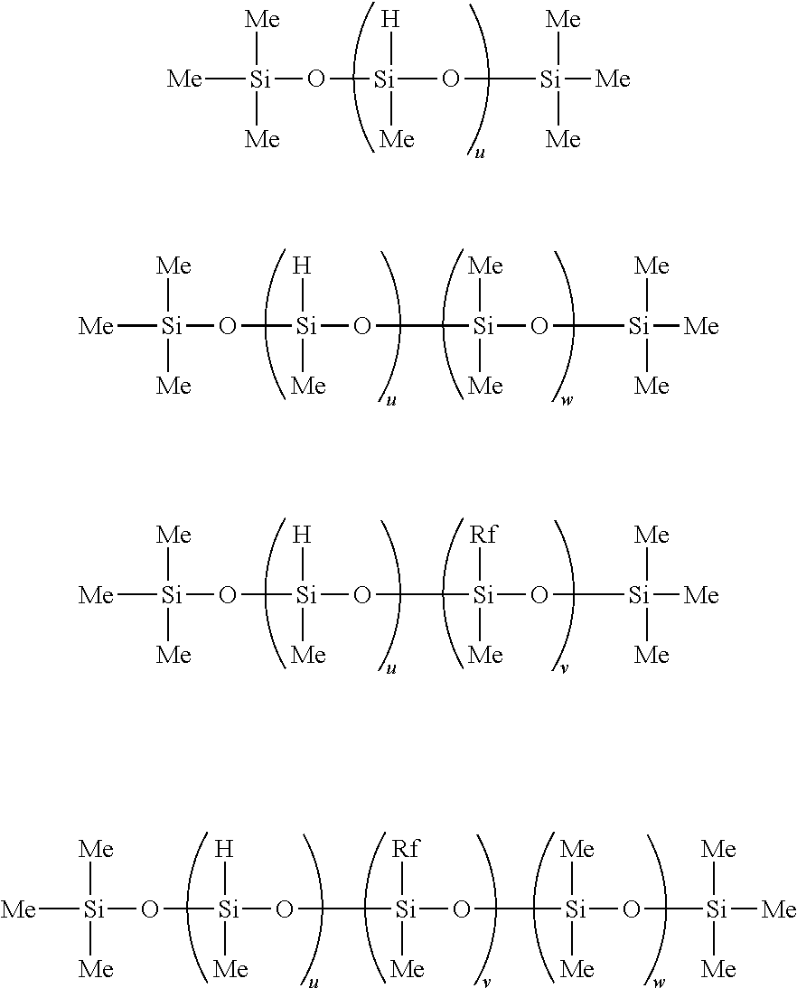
[Me][Si]([Me])(O[Si]([H])([Me])O[Si]([Rf])([Me])O[Si]([Me])([Me])O[Si]([Me])([Me])[Me])[Me].[Me][Si]([Me])(O[Si]([H])([Me])O[Si]([Rf])([Me])O[Si]([Me])([Me])[Me])[Me].[Me][Si]([Me])(O[Si]([H])([Me])O[Si]([Me])([Me])O[Si]([Me])([Me])[Me])[Me].[Me][Si]([Me])(O[Si]([H])([Me])O[Si]([Me])([Me])[Me])[Me]
